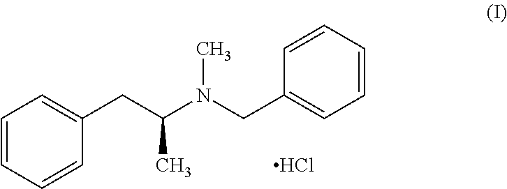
C1=CC=CC(CC(N(CC2=CC=CC=C2)C)C)=C1.Cl
